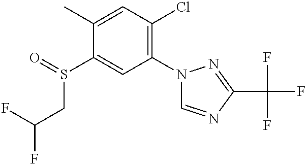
C1(C)=CC(Cl)=C(N2C=NC(C(F)(F)F)=N2)C=C1S(CC(F)F)=O
